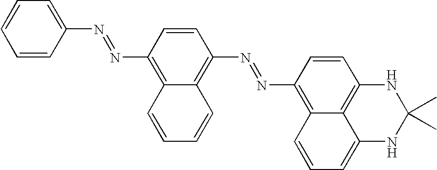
C1=CC=C(N=NC2=C3C(=C(N=NC4=C5C6=C(C=C4)NC(C)(C)NC6=CC=C5)C=C2)C=CC=C3)C=C1
